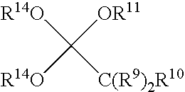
[R14O]C([C(R9)2R10])([OR11])[R14O]
